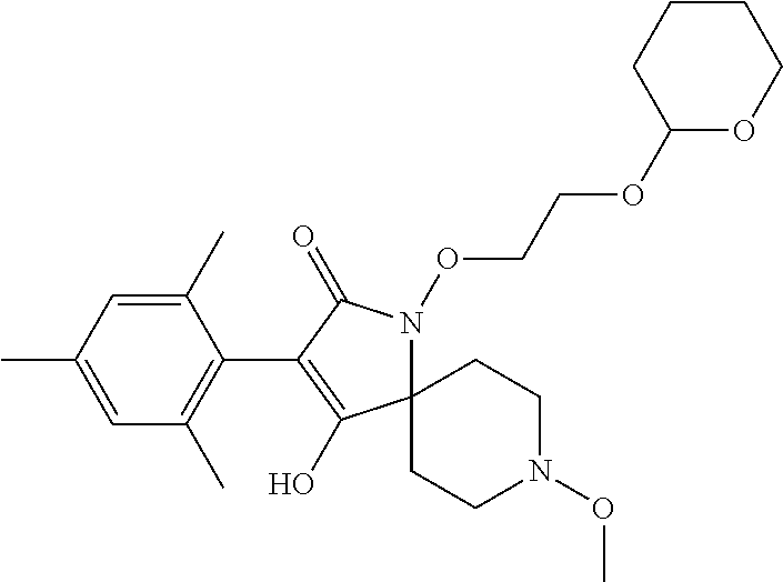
C12(N(OCCOC3OCCCC3)C(=O)C(C3=C(C)C=C(C)C=C3C)=C1O)CCN(OC)CC2
